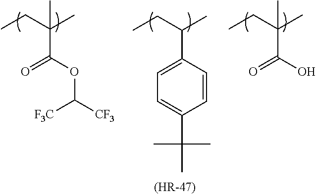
[(HR-47)].CCC(C)(C)C(O)=O.CCC(C)(C)C(OC([CF3])[F3C])=O.CCC(C)C1=CC=C(C(C)(C)C)C=C1
